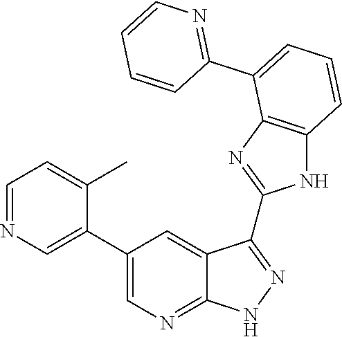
N1=C(C2=CC=CC3=C2N=C(C2=NNC4=NC=C(C5=CN=CC=C5C)C=C42)N3)C=CC=C1
